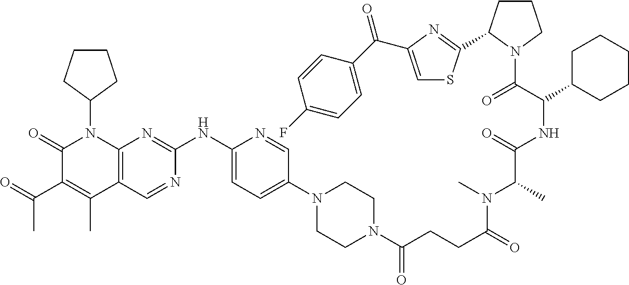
C1(=O)C(C(C)=O)=C(C)C2=C(N1C1CCCC1)N=C(NC1=CC=C(N3CCN(C(CCC(N(C)C(C(=O)NC(C(=O)N4CCCC4C4=NC(C(=O)C5=CC=C(F)C=C5)=CS4)C4CCCCC4)C)=O)=O)CC3)C=N1)N=C2
